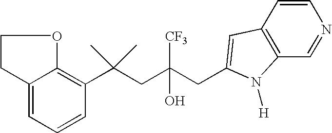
C1=CC(C(CC(CC2=CC3=C(C=NC=C3)N2[H])([CF3])O)(C)C)=C2C(=C1)CCO2
